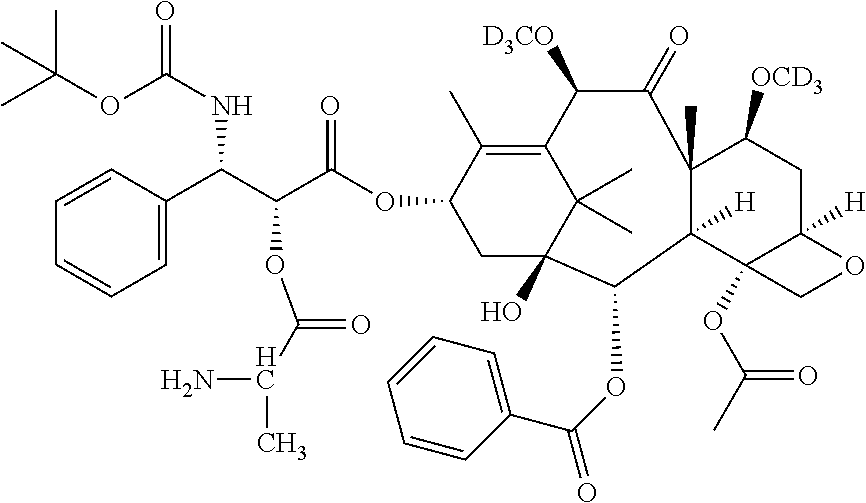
C1=C(C(C(C(OC2C(C)=C3C(C)(C)C(O)(C2)C(OC(C2=CC=CC=C2)=O)C2([H])C(C)(C(=O)C3[D3CO])C([OCD3])CC3([H])C2(OC(C)=O)CO3)=O)OC(C(C)N)=O)NC(=O)OC(C)(C)C)C=CC=C1
